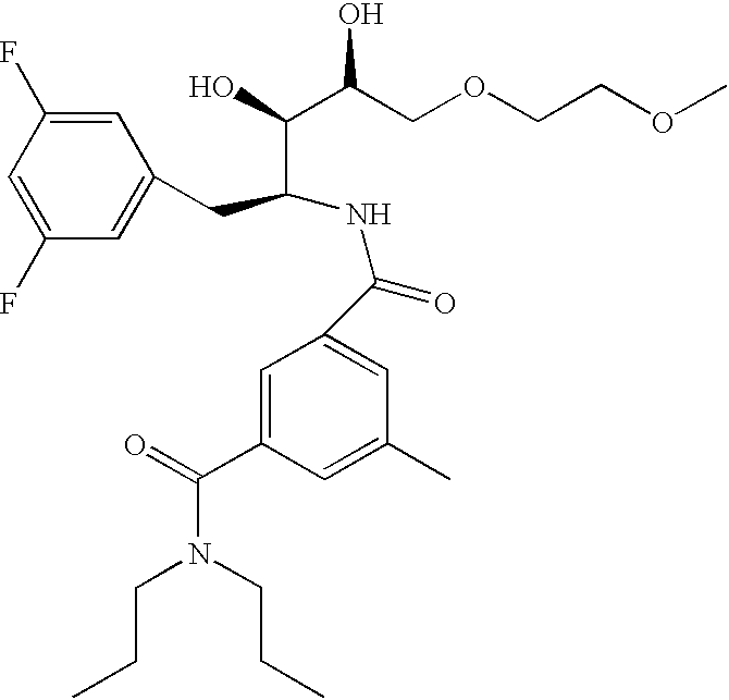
C1=C(F)C=C(F)C=C1CC(NC(=O)C1=CC(C)=CC(C(=O)N(CCC)CCC)=C1)C(O)C(COCCOC)O
